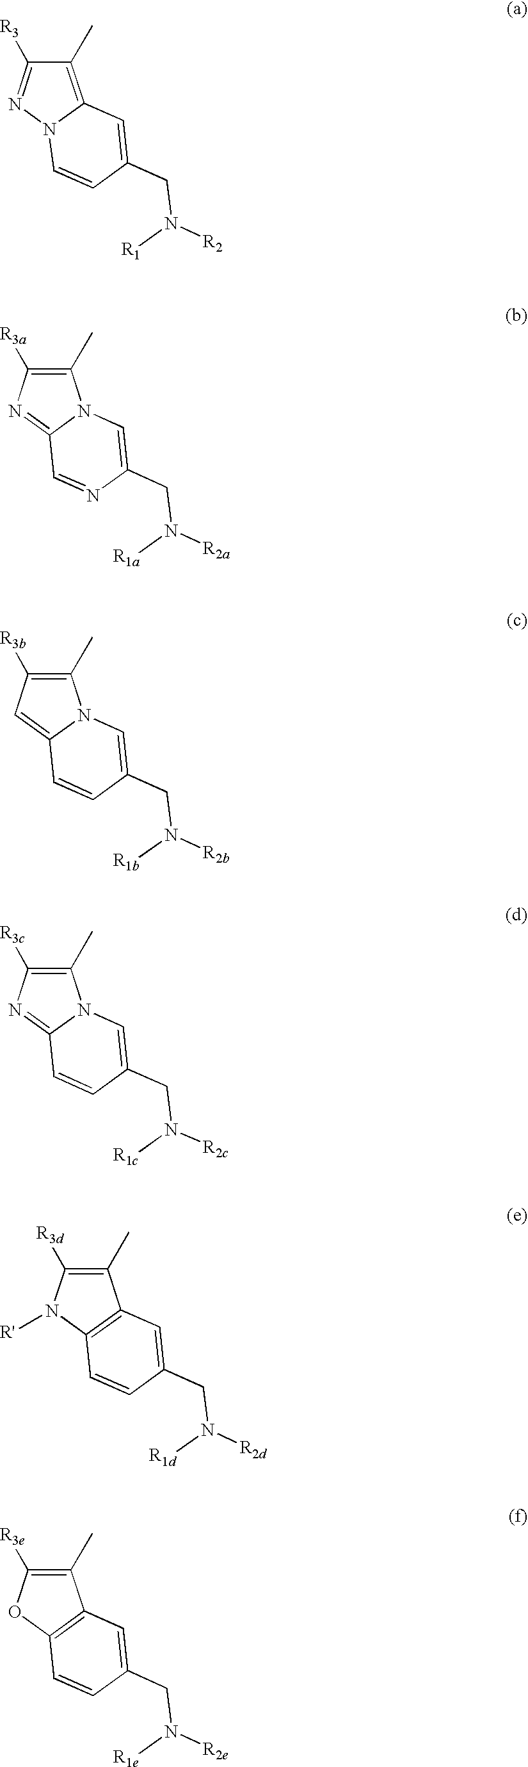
C1(C)=C2N(N=C1[R3])C=CC(CN([R1])[R2])=C2.C1(C)=C([R3a])N=C2N1C=C(CN([R1a])[R2a])N=C2.C1(C)=C([R3b])C=C2N1C=C(CN([R1b])[R2b])C=C2.C1(C)=C([R3c])N=C2N1C=C(CN([R1c])[R2c])C=C2.C1(C)=C([R3d])N([R'])C2=C1C=C(CN([R1d])[R2d])C=C2.C1(C)=C([R3e])OC2=C1C=C(CN([R1e])[R2e])C=C2
